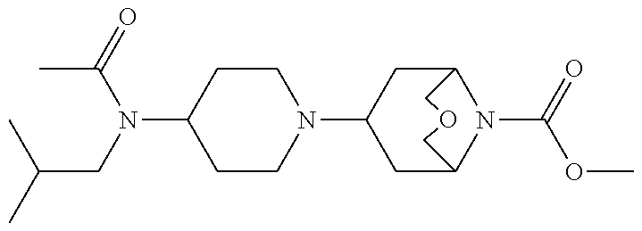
C1CN(C2CC3N(C(=O)OC)C(C2)COC3)CCC1N(CC(C)C)C(C)=O
